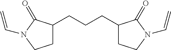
C1C(CCCC2CCN(C=C)C2=O)C(=O)N(C=C)C1
